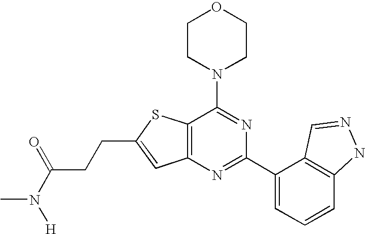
C1CN(C2=NC(C3=CC=CC4=C3C=NN4)=NC3=C2SC(CCC(N([H])C)=O)=C3)CCO1
